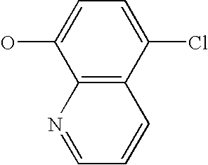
C12=C(C(Cl)=CC=C1O)C=CC=N2
